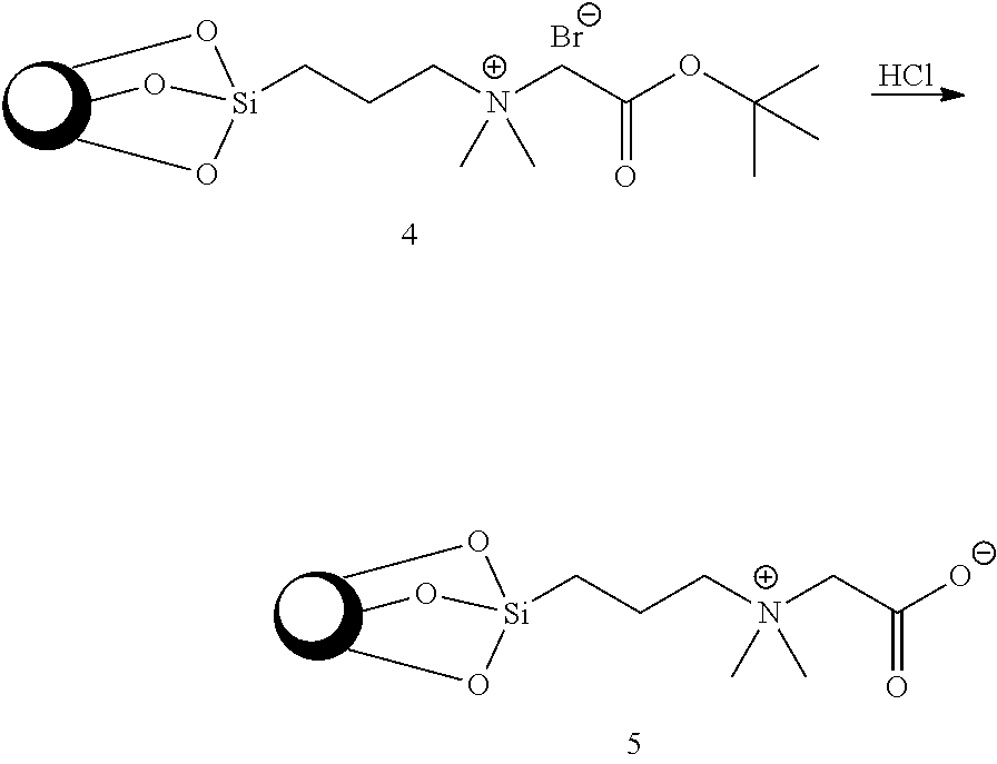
[Si](CCC[N+](CC(OC(C)(C)C)=O)(C)C)(OC)(OC)OC.[Br-].Cl.[Si](CCC[N+](CC([O-])=O)(C)C)(OC)(OC)OC
